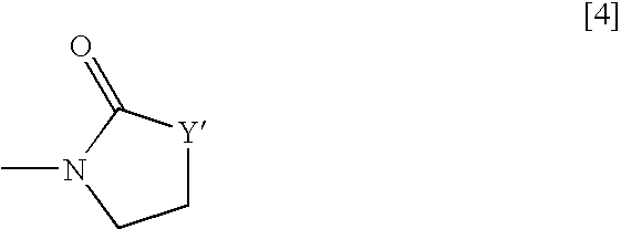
C1[Y]C(=O)N(C)C1
